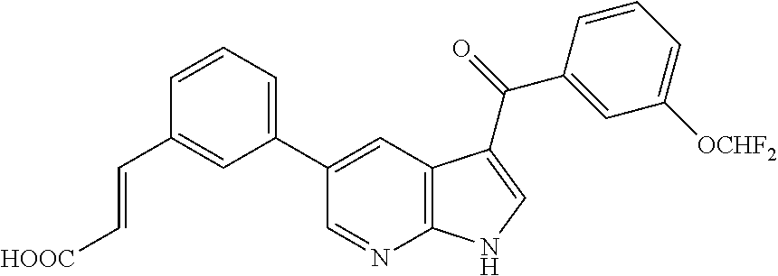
C1(C2=CC3=C(N=C2)NC=C3C(C2=CC([OCHF2])=CC=C2)=O)=CC=CC(C=C[HOOC])=C1
